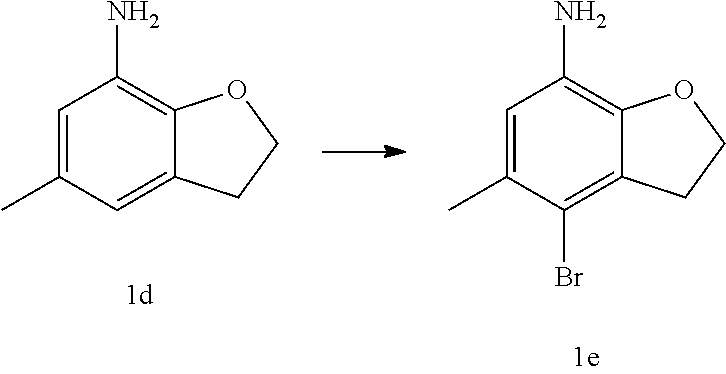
C1=C(C)C(Br)=C2C(=C1N)OCC2.C1=C(C)C=C2C(=C1N)OCC2
